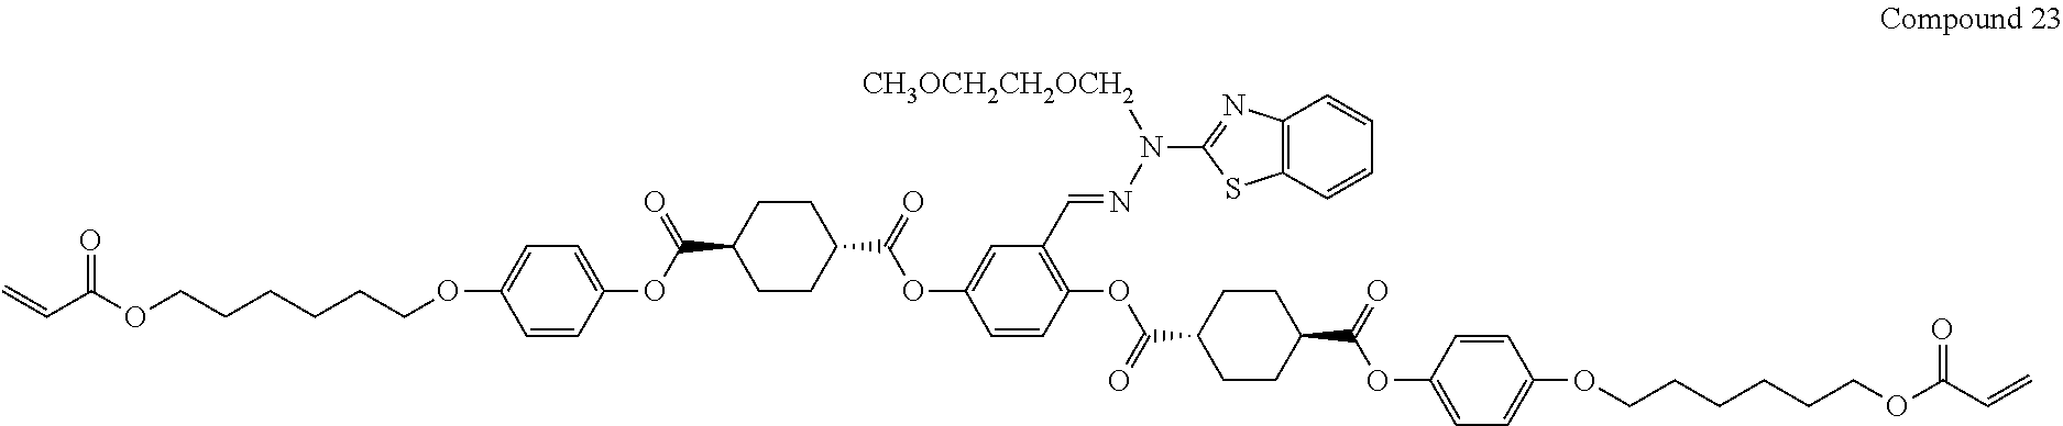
C1CC(C(=O)OC2=CC(C=NN(C3=NC4=C(S3)C=CC=C4)[CH3OCH2CH2OCH2])=C(OC(C3CCC(C(=O)OC4=CC=C(OCCCCCCOC(C=C)=O)C=C4)CC3)=O)C=C2)CCC1C(OC1=CC=C(OCCCCCCOC(C=C)=O)C=C1)=O
